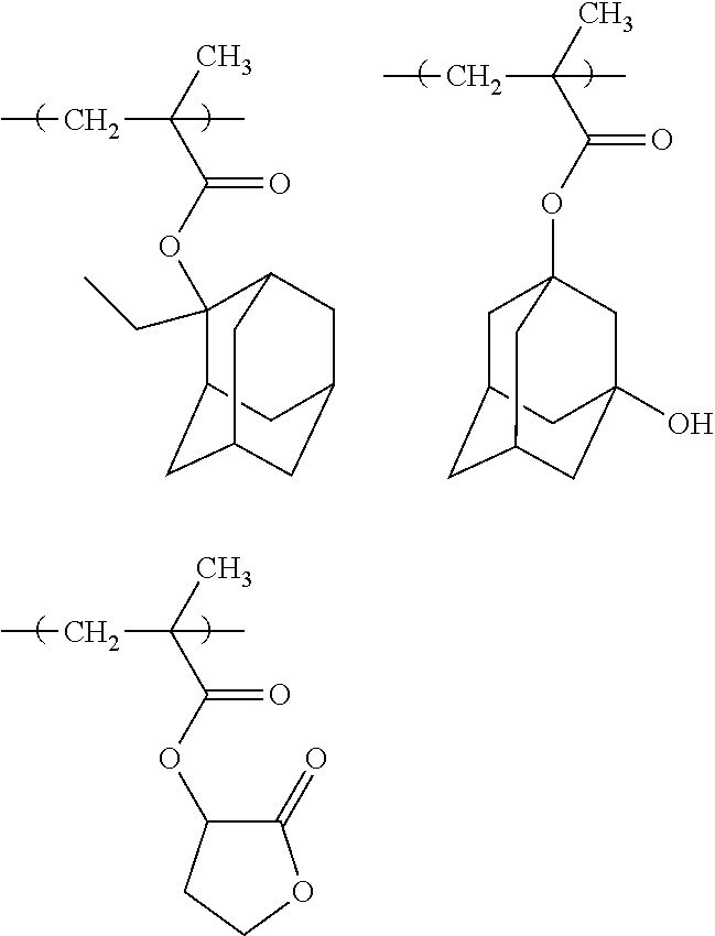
CCC(C(OC1C(=O)OCC1)=O)(C)C.CCC(C(OC1(CC)C2CC3CC(CC1C3)C2)=O)(C)C.CCC(C(OC12CC3CC(CC(O)(C1)C3)C2)=O)(C)C
